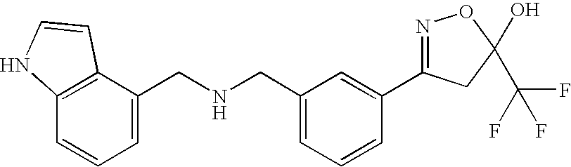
C1=C(CNCC2=CC=CC3=C2C=CN3)C=C(C2=NOC(C(F)(F)F)(O)C2)C=C1
